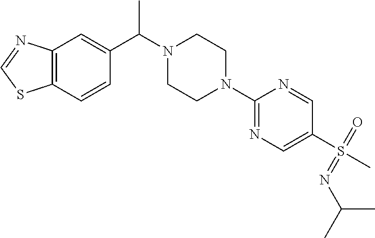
C12=C(C=CC(C(N3CCN(C4=NC=C(S(=NC(C)C)(C)=O)C=N4)CC3)C)=C1)SC=N2
